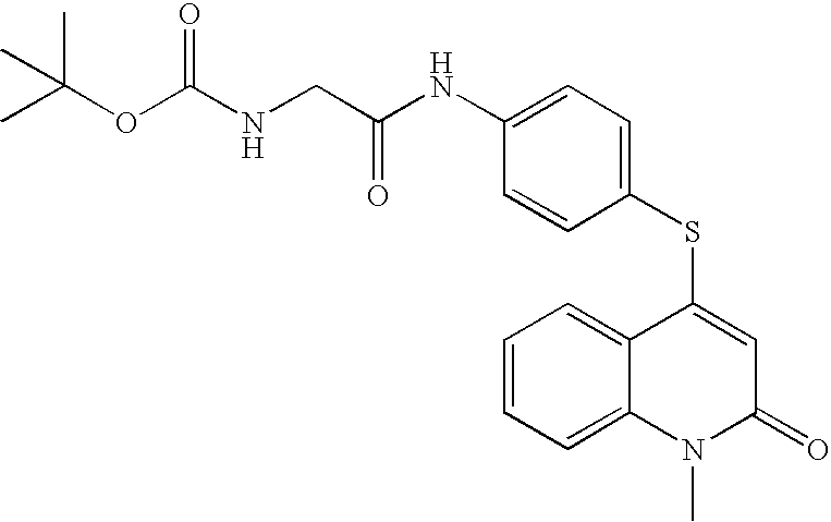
C1(SC2=CC(=O)N(C)C3=CC=CC=C23)=CC=C(NC(CNC(OC(C)(C)C)=O)=O)C=C1
